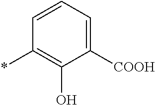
C1([COOH])=CC=CC(*)=C1O
